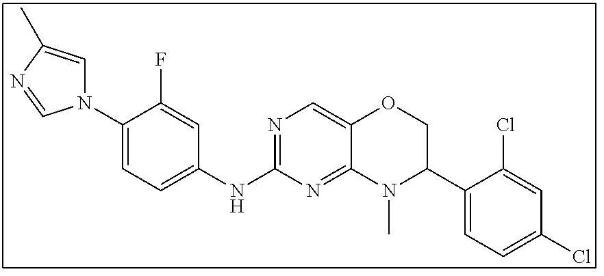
N1(C2=CC=C(NC3=NC=C4C(=N3)N(C)C(C3=CC=C(Cl)C=C3Cl)CO4)C=C2F)C=C(C)N=C1
